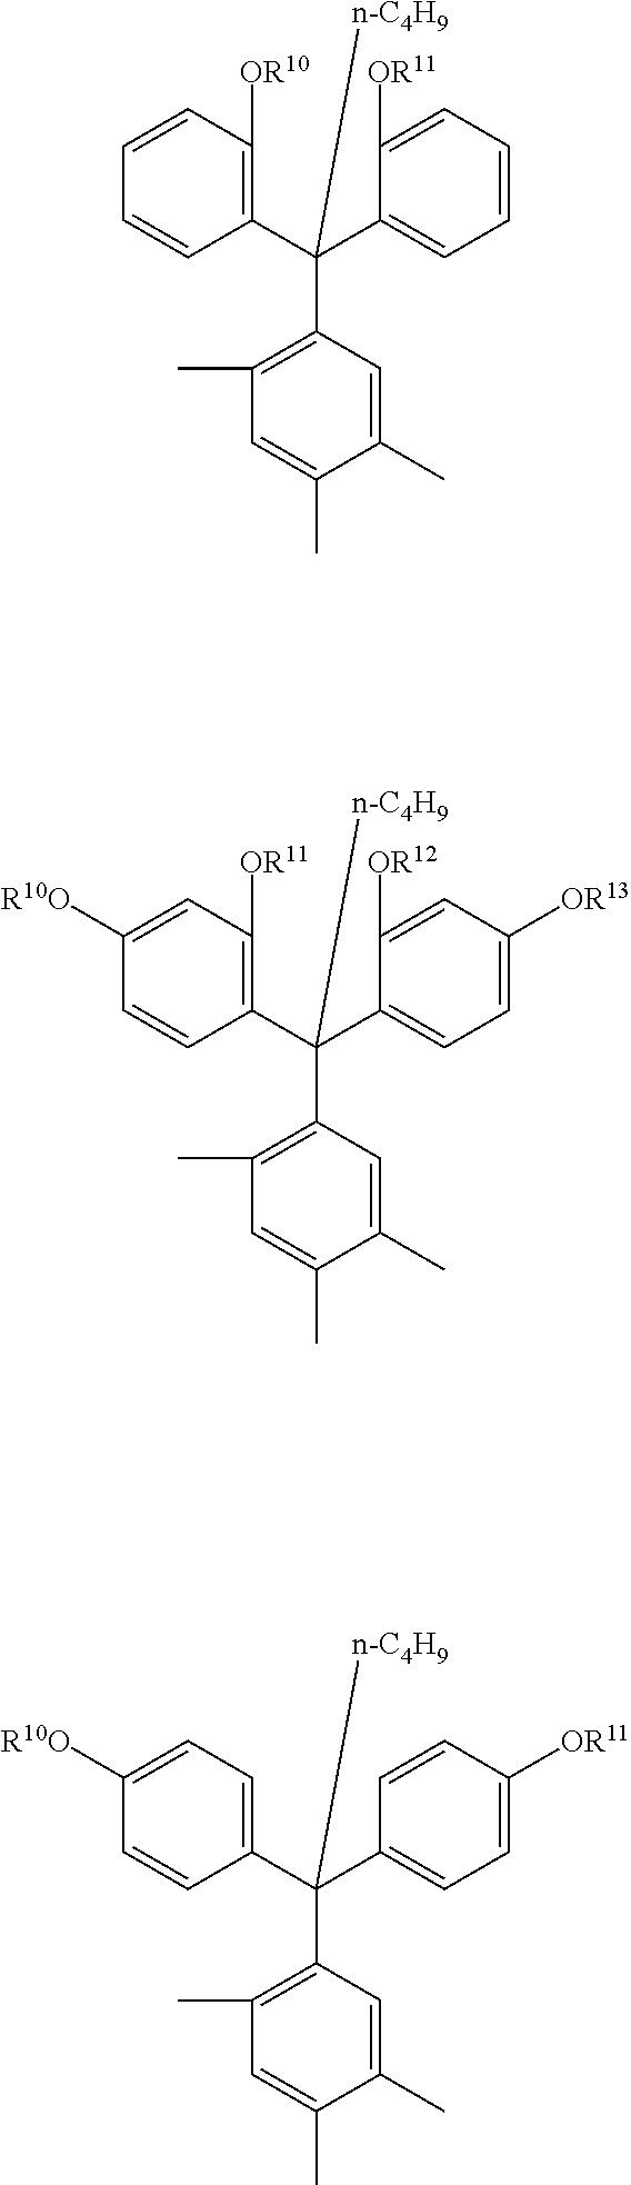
C1(C(C2=CC=CC=C2[OR11])(C2=C(C)C=C(C)C(C)=C2)[n-C4H9])=C([OR10])C=CC=C1.C1(C(C2=CC=C([OR13])C=C2[OR12])(C2=C(C)C=C(C)C(C)=C2)[n-C4H9])=C([OR11])C=C([R10O])C=C1.C1(C(C2=CC=C([OR11])C=C2)(C2=C(C)C=C(C)C(C)=C2)[n-C4H9])=CC=C([R10O])C=C1
